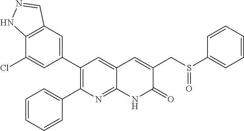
C12=C(C=C(C3=C(C4=CC=CC=C4)N=C4C(=C3)C=C(CS(C3=CC=CC=C3)=O)C(=O)N4)C=C1Cl)C=NN2
